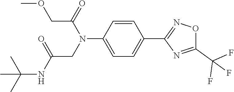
C(CN(C1=CC=C(C2=NOC(C(F)(F)F)=N2)C=C1)C(COC)=O)(NC(C)(C)C)=O
